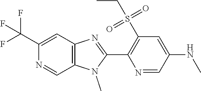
C1(C(F)(F)F)=CC2=C(C=N1)N(C)C(C1=C(S(=O)(=O)CC)C=C(NC)C=N1)=N2
